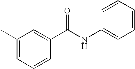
C1(C)=CC=CC(C(=O)NC2=CC=CC=C2)=C1
